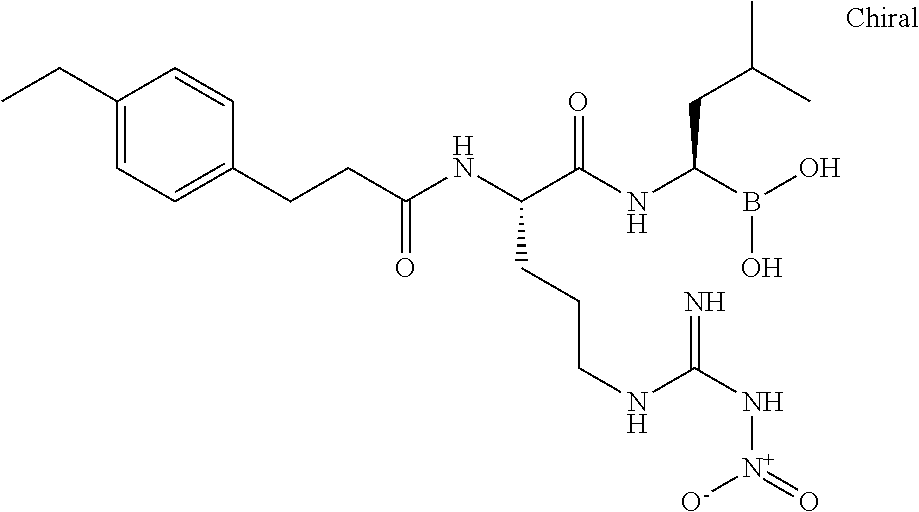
C(C(NC(C(NC(B(O)O)CC(C)C)=O)CCCNC(N[N+](=O)[O-])=N)=O)CC1=CC=C(CC)C=C1
